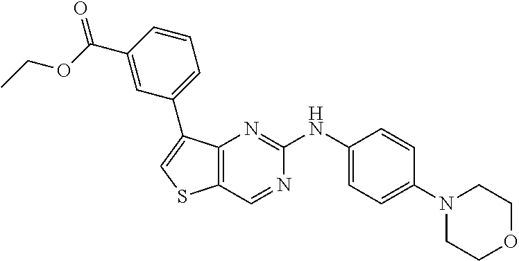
C1=CC(N2CCOCC2)=CC=C1NC1=NC2=C(C=N1)SC=C2C1=CC=CC(C(OCC)=O)=C1
